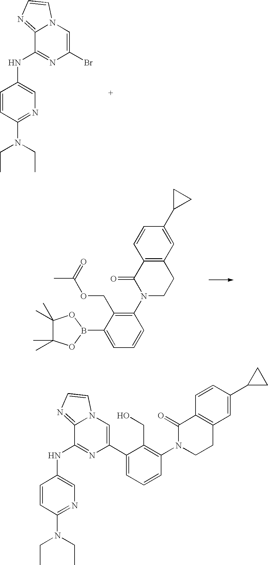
C12=NC=CN1C=C(Br)N=C2NC1=CN=C(N(CC)CC)C=C1.C12=C(C=C(C3CC3)C=C1)CCN(C1=C(COC(C)=O)C(B3OC(C)(C)C(C)(C)O3)=CC=C1)C2=O.C1(C2=CC=CC(N3CCC4=C(C3=O)C=CC(C3CC3)=C4)=C2CO)=CN2C(=NC=C2)C(NC2=CN=C(N(CC)CC)C=C2)=N1
